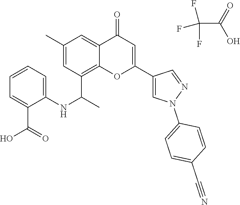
FC(F)(F)C(=O)O.C12=C(C(C)NC3=CC=CC=C3C(O)=O)C=C(C)C=C1C(=O)C=C(C1=CN(C3=CC=C(C#N)C=C3)N=C1)O2
